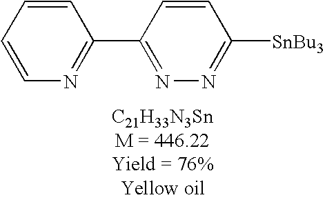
C1=CN=C(C2=NN=C([SnBu3])C=C2)C=C1
